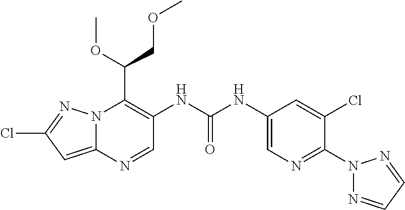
N12C(=CC(Cl)=N1)N=CC(NC(NC1=CN=C(N3N=CC=N3)C(Cl)=C1)=O)=C2C(OC)COC
